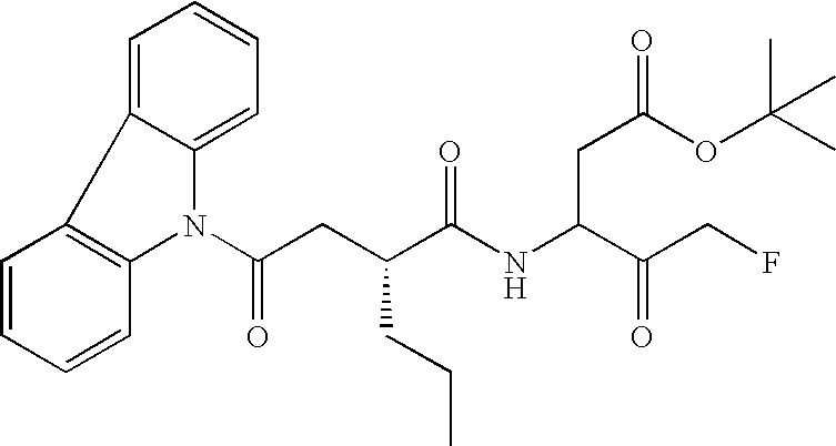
C1=CC=CC2=C1C1=CC=CC=C1N2C(CC(C(NC(C(CF)=O)CC(OC(C)(C)C)=O)=O)CCC)=O
